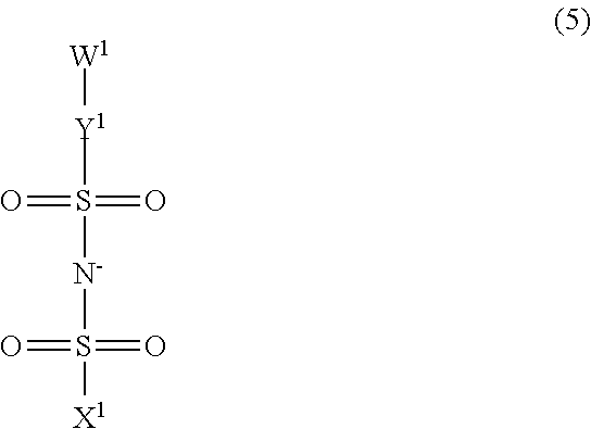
[W1][Y1]S([N-]S([X1])(=O)=O)(=O)=O
